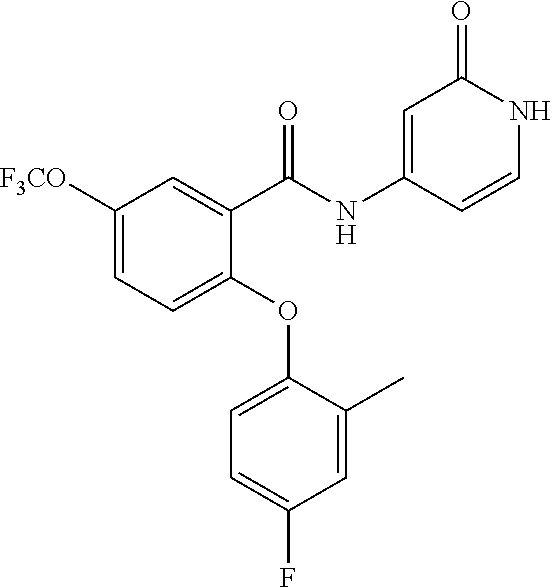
C1(NC(C2=CC([F3CO])=CC=C2OC2=CC=C(F)C=C2C)=O)=CC(=O)NC=C1
